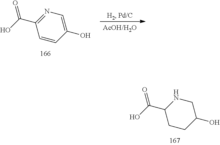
C1CC(O)CNC1C(=O)O.C1=CC(O)=CN=C1C(=O)O
